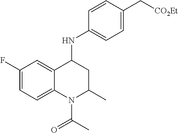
C1=C2C(=CC=C1F)N(C(C)=O)C(C)CC2NC1=CC=C(C[CO2Et])C=C1
